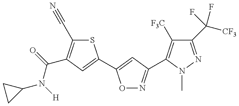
C1(N(C(=O)C2=C(C#N)SC(C3=CC(C4=C([F3C])C(C([CF3])(F)F)=NN4C)=NO3)=C2)[H])CC1
